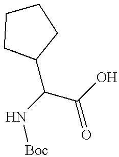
C(C(=O)O)(C1CCCC1)N[Boc]
